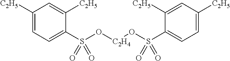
C1([C2H5])=CC=C(S(O[C2H4]OS(C2=CC=C([C2H5])C=C2[C2H5])(=O)=O)(=O)=O)C([C2H5])=C1
